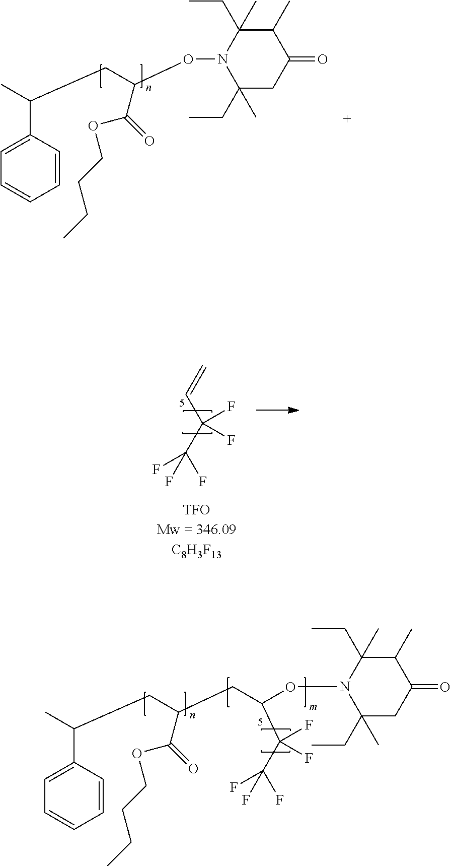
C1=CC(C(C)CC(ON2C(CC)(C)CC(=O)C(C)C2(CC)C)C(=O)OCCCC)=CC=C1.C=CC(C(F)(F)F)(F)F.C1=CC(C(C)CC(CC(ON2C(CC)(C)CC(=O)C(C)C2(CC)C)C(C(F)(F)F)(F)F)C(=O)OCCCC)=CC=C1
